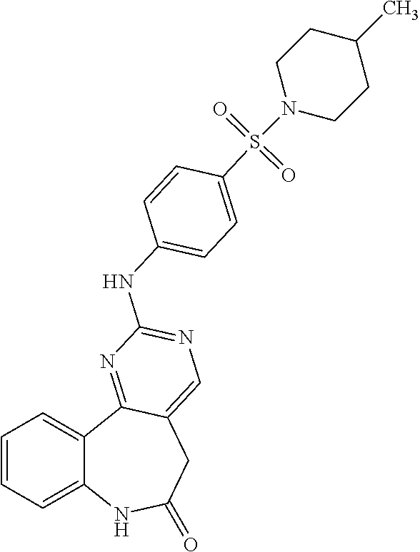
C1=CC=C2C(=C1)C1=NC(NC3=CC=C(S(N4CCC(C)CC4)(=O)=O)C=C3)=NC=C1CC(=O)N2
